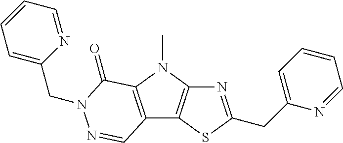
N1=C(CC2=CC=CC=N2)SC2=C1N(C)C1=C2C=NN(CC2=CC=CC=N2)C1=O
